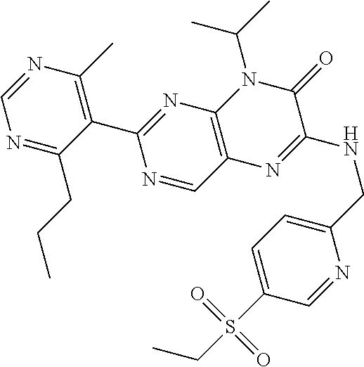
C1(C2=NC3=C(C=N2)N=C(NCC2=CC=C(S(CC)(=O)=O)C=N2)C(=O)N3C(C)C)=C(C)N=CN=C1CCC
